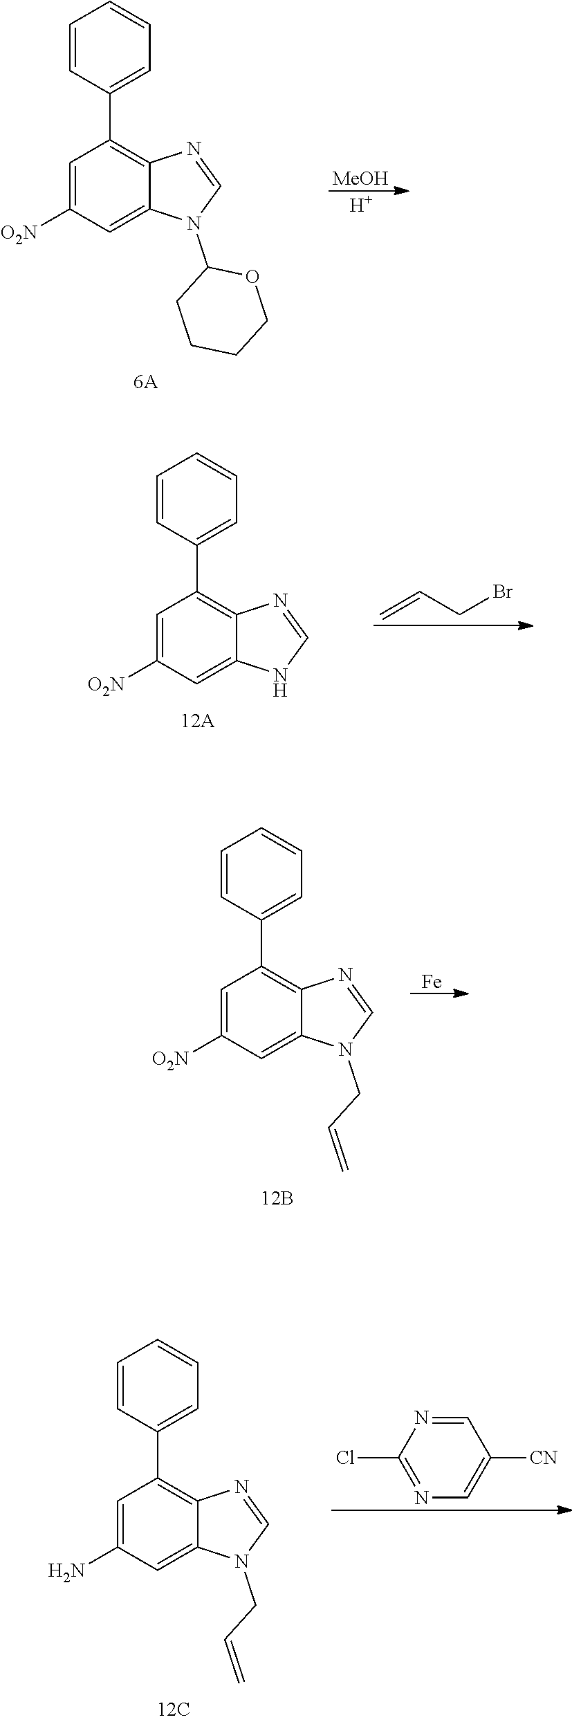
[H].C1=C([O2N])C=C2C(=C1C1=CC=CC=C1)N=CN2C1CCCCO1.[MeOH].C1=C([O2N])C=C2C(=C1C1=CC=CC=C1)N=CN2.C=CCBr.[Fe].C1=C([O2N])C=C2C(=C1C1=CC=CC=C1)N=CN2CC=C.C1=NC(Cl)=NC=C1[CN].C1=C(N)C=C2C(=C1C1=CC=CC=C1)N=CN2CC=C
